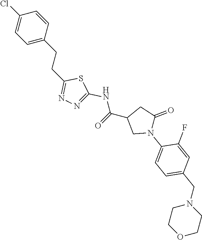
C1(Cl)=CC=C(CCC2=NN=C(NC(C3CN(C4=CC=C(CN5CCOCC5)C=C4F)C(=O)C3)=O)S2)C=C1
